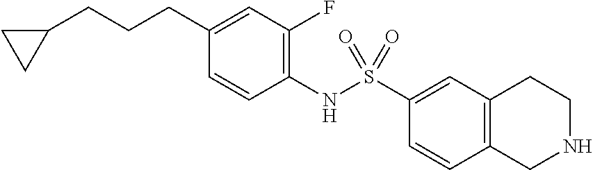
C1(NS(C2=CC3=C(C=C2)CNCC3)(=O)=O)=C(F)C=C(CCCC2CC2)C=C1
